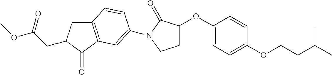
C12=C(C(=O)C(CC(OC)=O)C1)C=C(N1C(=O)C(OC3=CC=C(OCCC(C)C)C=C3)CC1)C=C2
